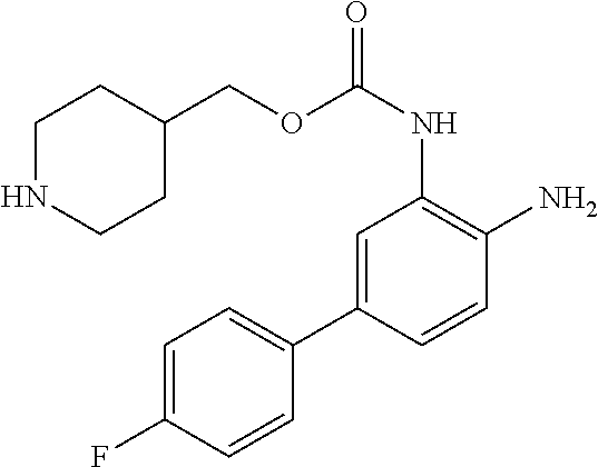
C1NCCC(COC(NC2=C(N)C=CC(C3=CC=C(F)C=C3)=C2)=O)C1
